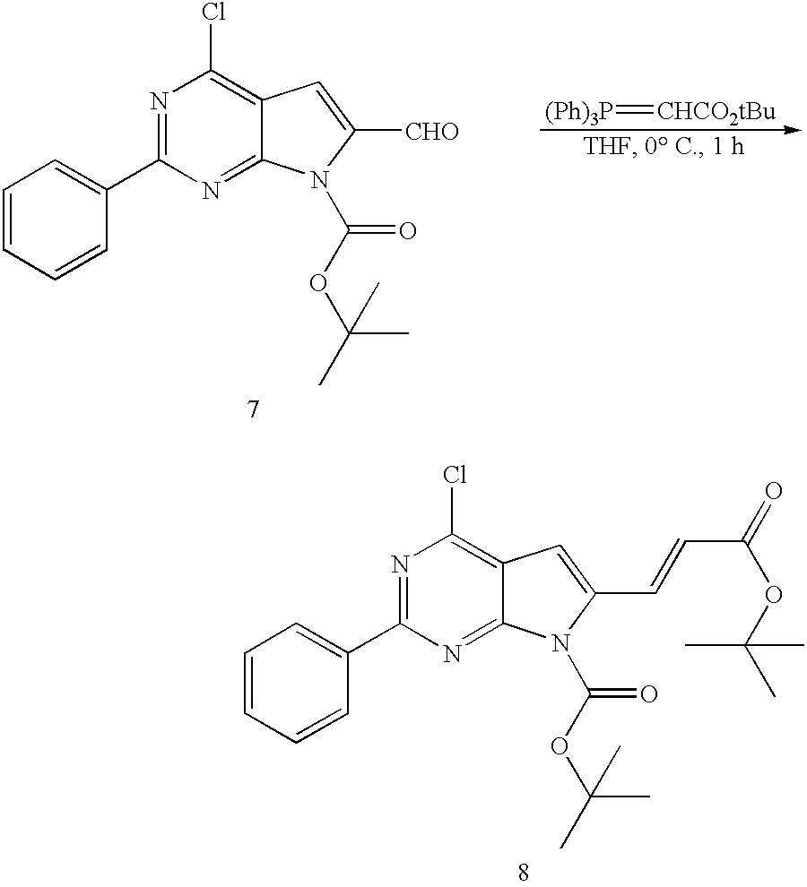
C1=CC=CC(C2=NC(Cl)=C3C(=N2)N(C(=O)OC(C)(C)C)C([CHO])=C3)=C1.[(Ph)3P]=[CHCO2tBu].C1=CC=CC(C2=NC(Cl)=C3C(=N2)N(C(=O)OC(C)(C)C)C(C=CC(OC(C)(C)C)=O)=C3)=C1
